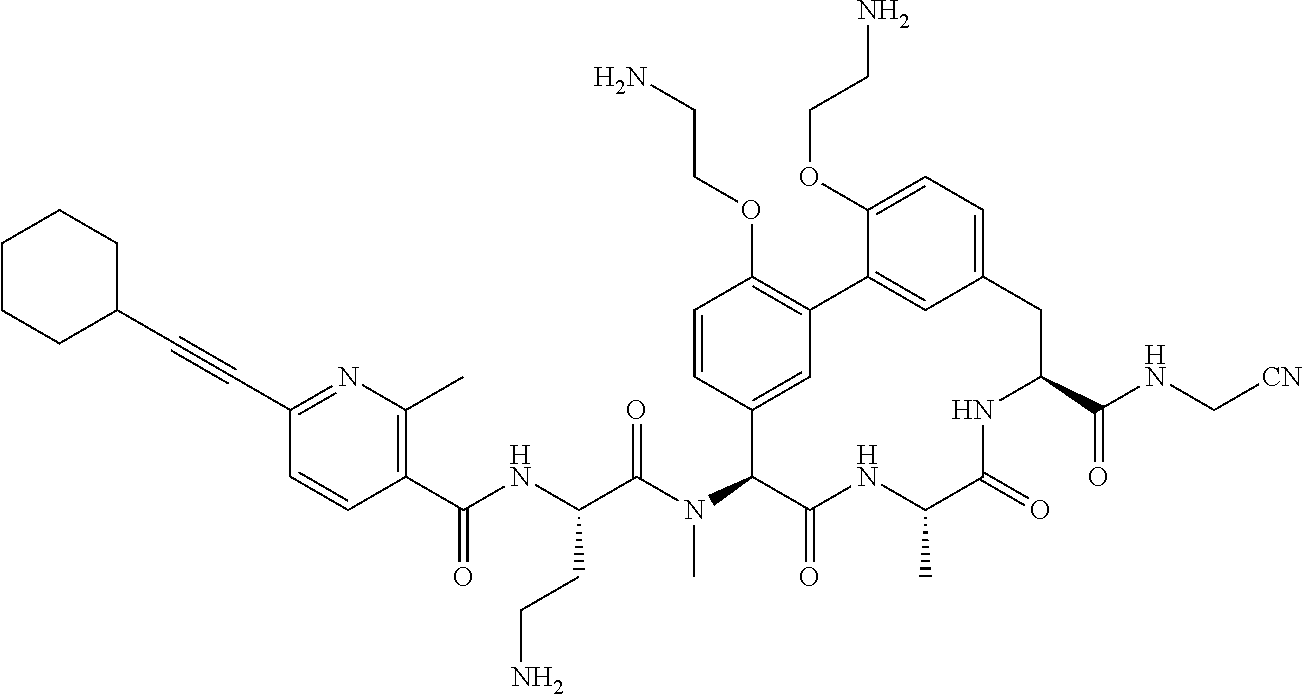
C(C1=NC(C)=C(C(NC(C(N(C2C(=O)NC(C)C(=O)NC(C(NC[CN])=O)CC3=CC=C(OCCN)C(=C3)C3=C(OCCN)C=CC2=C3)C)=O)CCN)=O)C=C1)#CC1CCCCC1
